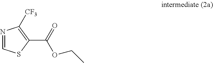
N1=CSC(C(OCC)=O)=C1[CF3]
